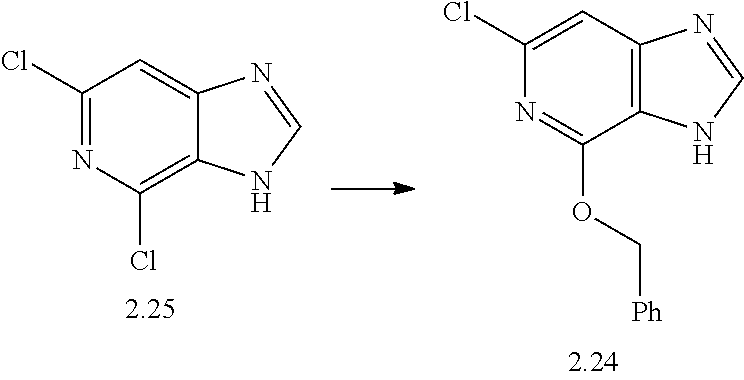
C1(Cl)=NC(Cl)=C2C(=C1)N=CN2.C1(Cl)=CC2=C(C(OC[Ph])=N1)NC=N2
